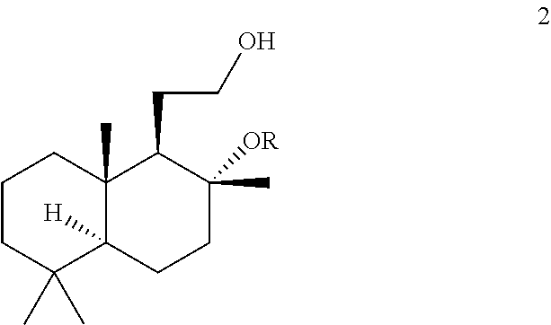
C1CC(C)(C)C2([H])C(C)(C1)C(CCO)C([OR])(C)CC2
